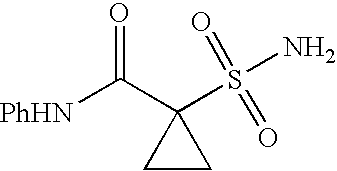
C1CC1(C([PhHN])=O)S(=O)(=O)N
